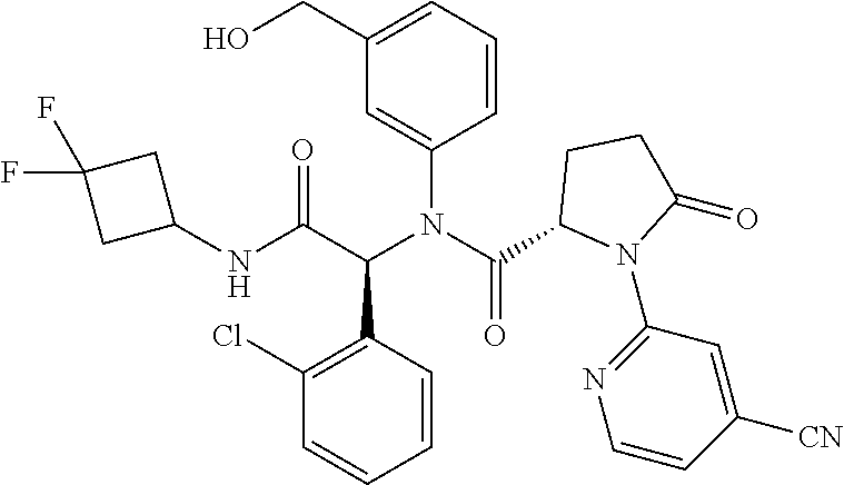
C1=C(N(C(C2N(C3=NC=CC([CN])=C3)C(=O)CC2)=O)C(C(NC2CC(F)(F)C2)=O)C2=C(Cl)C=CC=C2)C=CC=C1CO
